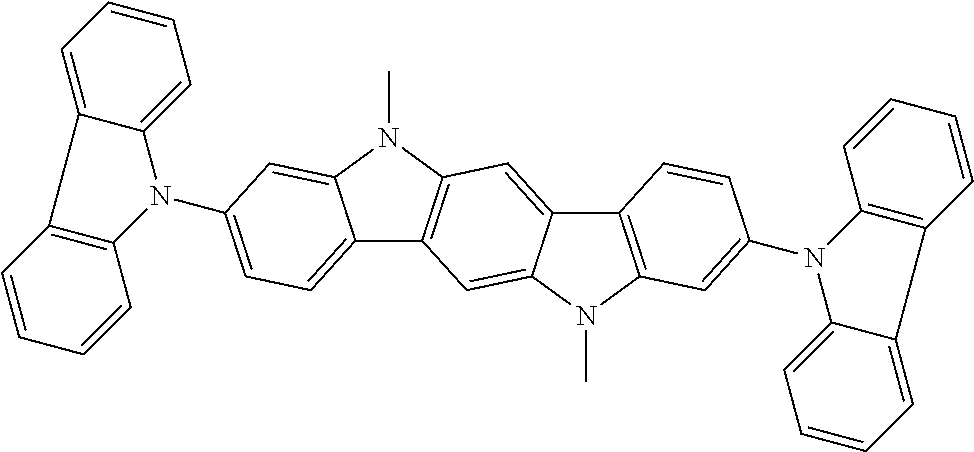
C1=CC=C2C(=C1)N(C1=CC=C3C4=C(N(C)C3=C1)C=C1C(=C4)N(C)C3=C1C=CC(N1C4=C(C=CC=C4)C4=CC=CC=C14)=C3)C1=C2C=CC=C1
